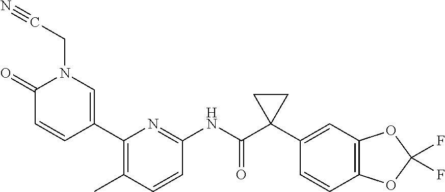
C1(=O)C=CC(C2=C(C)C=CC(NC(C3(C4=CC5=C(C=C4)OC(F)(F)O5)CC3)=O)=N2)=CN1CC#N
